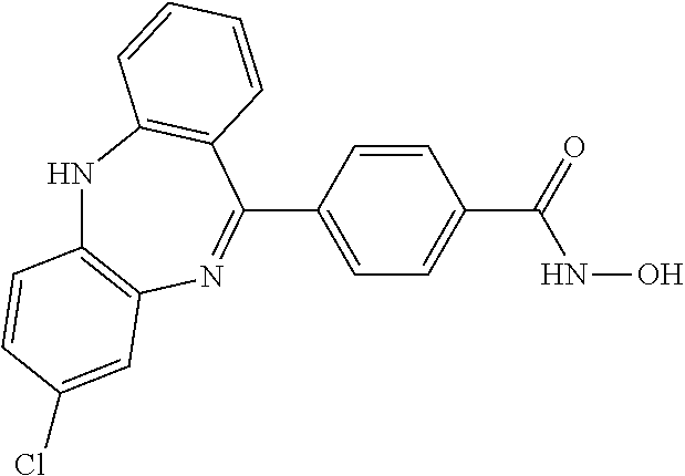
N1C2=C(N=C(C3=CC=C(C(NO)=O)C=C3)C3=C1C=CC=C3)C=C(Cl)C=C2
